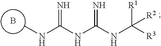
B.CNC(NC(NC([R3])([R1])[R2])=N)=N
